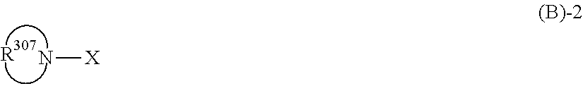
N[X].[R]
